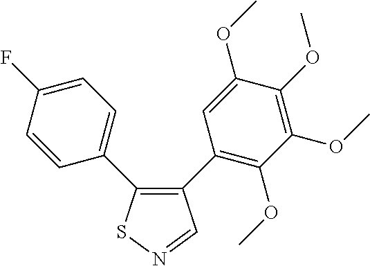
C1=CC(C2=C(C3=C(OC)C(OC)=C(OC)C(OC)=C3)C=NS2)=CC=C1F
